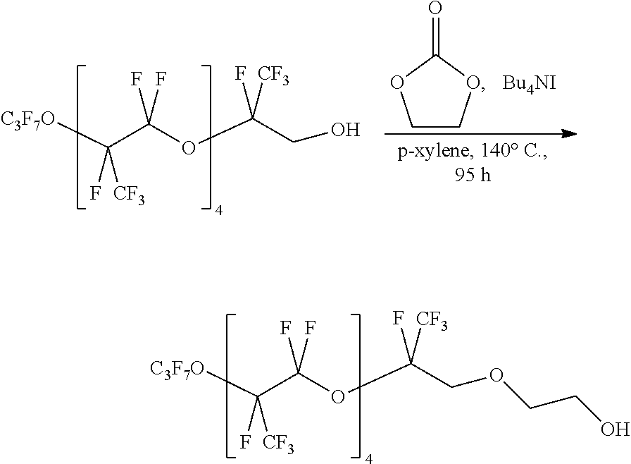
C1COC(=O)O1.[C3F7O]C(C(OC(CO)(F)[CF3])(F)F)(F)[CF3].[C3F7O]C(C(OC(COCCO)(F)[CF3])(F)F)(F)[CF3]
